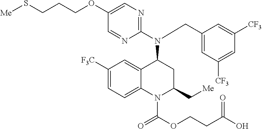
C1([F3C])=CC=C2C(=C1)C(N(C1=NC=C(OCCCS[Me])C=N1)CC1=CC([CF3])=CC([CF3])=C1)CC(C[Me])N2C(OCCC(O)=O)=O
